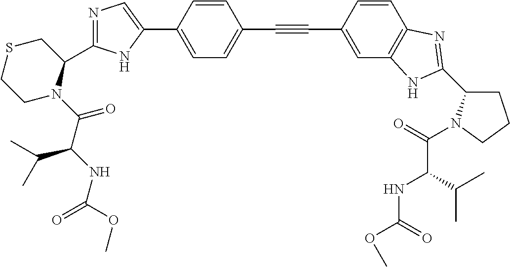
C1=C(C2=CN=C(C3CSCCN3C(C(NC(=O)OC)C(C)C)=O)N2)C=CC(C#CC2=CC3=C(C=C2)N=C(C2CCCN2C(=O)C(NC(=O)OC)C(C)C)N3)=C1
